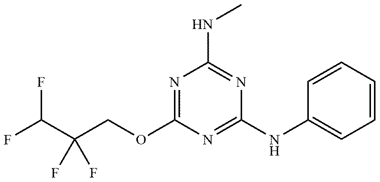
C1(NC2=NC(OCC(C(F)F)(F)F)=NC(NC)=N2)=CC=CC=C1
